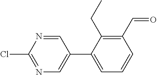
C1=NC(Cl)=NC=C1C1=CC=CC(C=O)=C1CC
